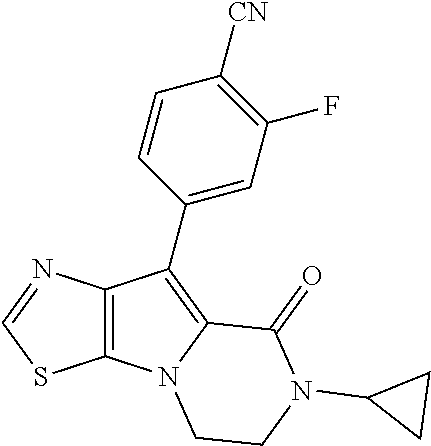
C12=C(C(C3=CC(F)=C([CN])C=C3)=C3N1CCN(C1CC1)C3=O)N=CS2
